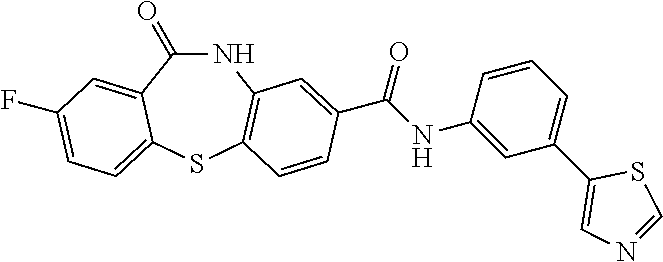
N1C(=O)C2=CC(F)=CC=C2SC2=C1C=C(C(NC1=CC(C3=CN=CS3)=CC=C1)=O)C=C2
